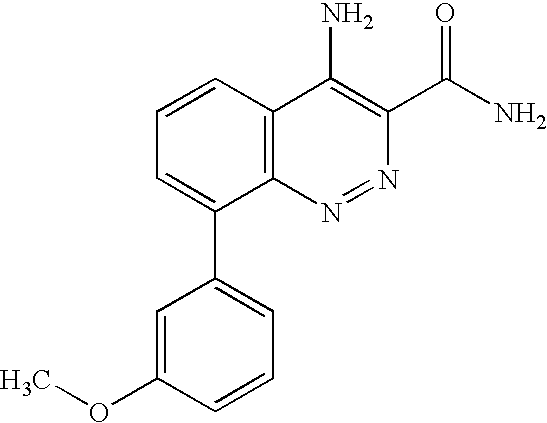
C1=CC2=C(C(C3=CC=CC(OC)=C3)=C1)N=NC(C(N)=O)=C2N
